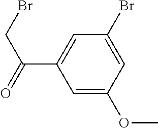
C1=C(OC)C=C(Br)C=C1C(=O)CBr
